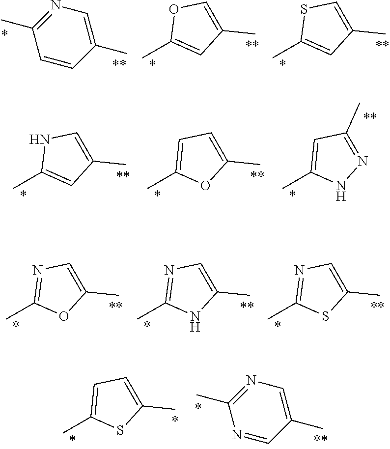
C1=CC(C)=CN=C1C.CC1=CC(C)=CO1.CC1=CC(C)=CS1.CC1=CC=C(C)O1.CC1=CC(C)=NN1.CC1=CC(C)=CN1.CC1=NC=C(C)O1.CC1=NC=C(C)N1.CC1=NC=C(C)S1.CC1=CC=C(C)S1.N1=CC(C)=CN=C1C
